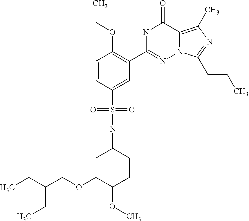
C1=CC(S(=O)(=O)NC2CC(OCC(CC)CC)C(OC)CC2)=CC(C2=NN3C(=C(C)N=C3CCC)C(=O)N2)=C1OCC
